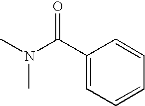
CN(C(C1=CC=CC=C1)=O)C
